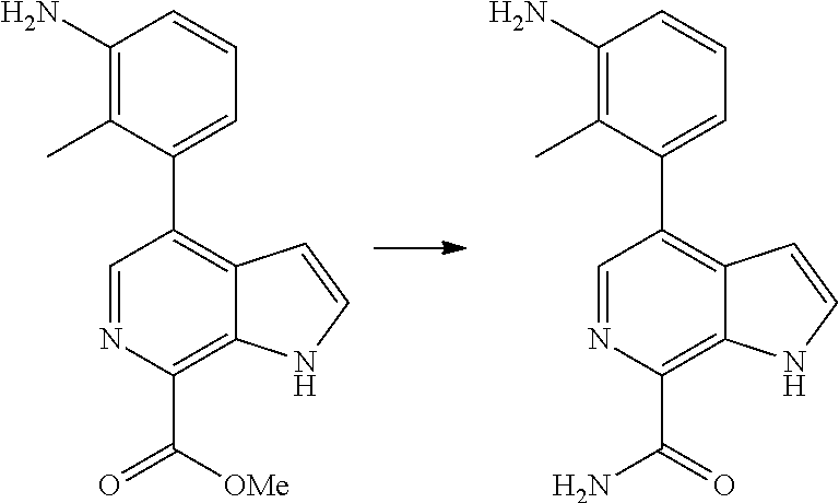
C1=NC(C([OMe])=O)=C2C(=C1C1=CC=CC(N)=C1C)C=CN2.C1=NC(C(N)=O)=C2C(=C1C1=CC=CC(N)=C1C)C=CN2
